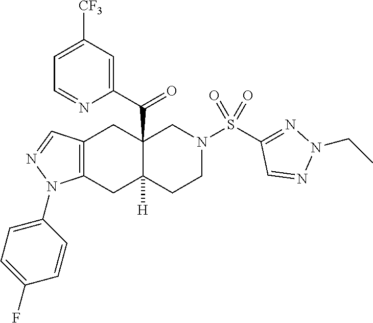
C1(C(=O)C23CC4=C(CC2([H])CCN(S(C2=NN(CC)N=C2)(=O)=O)C3)N(C2=CC=C(F)C=C2)N=C4)=CC([CF3])=CC=N1
